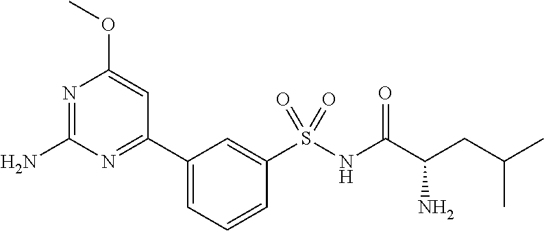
N1=C(N)N=C(C2=CC=CC(S(NC(C(CC(C)C)N)=O)(=O)=O)=C2)C=C1OC
